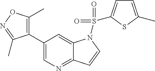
C1(C2=C(C)ON=C2C)=CN=C2C(=C1)N(S(=O)(=O)C1=CC=C(C)S1)C=C2
